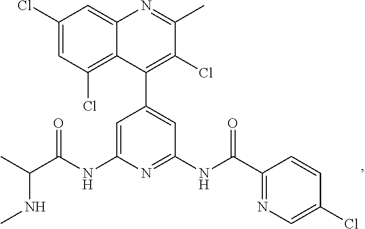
C1=C(NC(C(C)NC)=O)N=C(NC(=O)C2=NC=C(Cl)C=C2)C=C1C1=C(Cl)C(C)=NC2=CC(Cl)=CC(Cl)=C12
